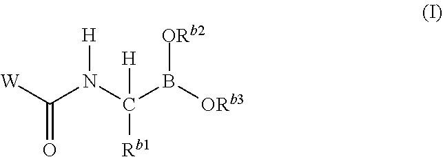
[W]C(N(C(B([ORb3])[ORb2])([Rb1])[H])[H])=O
